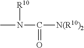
CN(C(=O)[N(R10)2])[R10]
